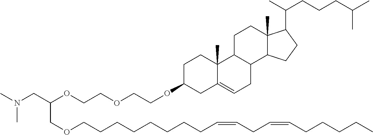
CN(CC(OCCOCCOC1CC2=CCC3C(C2(C)CC1)CCC1(C)C3CCC1C(CCCC(C)C)C)COCCCCCCCCC=CCC=CCCCCC)C
